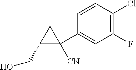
C1(CO)C([CN])(C2=CC(F)=C(Cl)C=C2)C1
